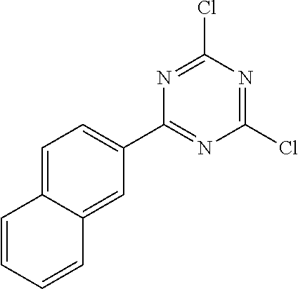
C1(Cl)=NC(C2=CC=C3C(=C2)C=CC=C3)=NC(Cl)=N1
